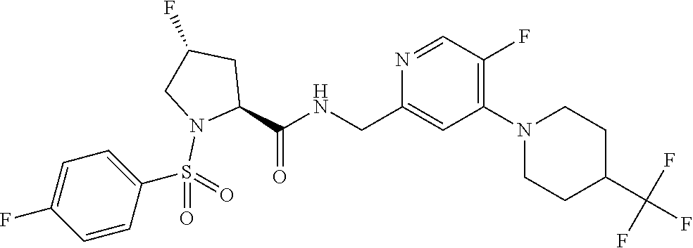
C(C1=CC(N2CCC(C(F)(F)F)CC2)=C(F)C=N1)NC(C1CC(F)CN1S(=O)(=O)C1=CC=C(F)C=C1)=O
